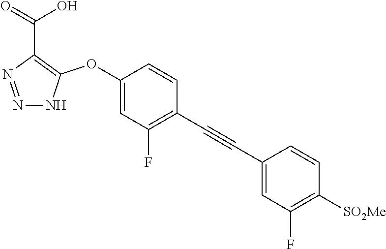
C1(OC2=C(C(=O)O)N=NN2)=CC(F)=C(C#CC2=CC(F)=C([SO2Me])C=C2)C=C1
